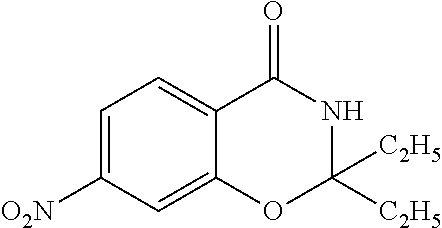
C1=C([O2N])C=C2C(=C1)C(=O)NC([C2H5])([C2H5])O2
